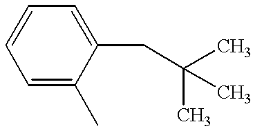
C1(CC(C)(C)C)=CC=CC=C1C
